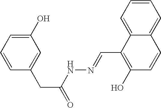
C1(O)=CC=CC(CC(=O)NN=CC2=C(O)C=CC3=CC=CC=C23)=C1
